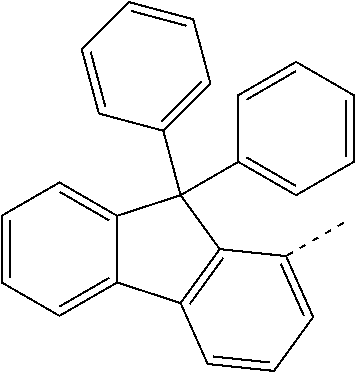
C1=CC=C2C(=C1)C(C1=CC=CC=C1)(C1=CC=CC=C1)C1=C2C=CC=C1C
